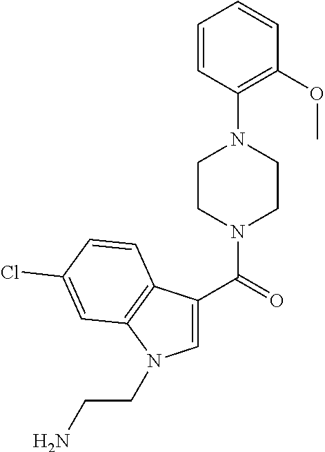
C1=CC(N2CCN(C(C3=CN(CCN)C4=C3C=CC(Cl)=C4)=O)CC2)=C(OC)C=C1
